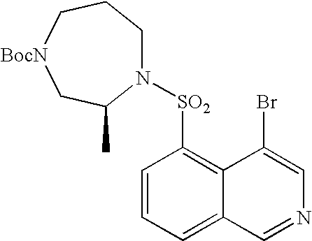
N1([SO2]C2=C3C(=CC=C2)C=NC=C3Br)CCC[BocN]CC1C
